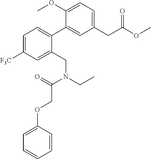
C1=C([F3C])C=C(CN(CC)C(=O)COC2=CC=CC=C2)C(C2=CC(CC(OC)=O)=CC=C2OC)=C1
